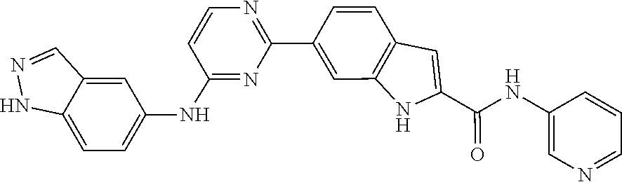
N(C1=CN=CC=C1)C(C1=CC2=C(N1)C=C(C1=NC=CC(NC3=CC=C4C(=C3)C=NN4)=N1)C=C2)=O
